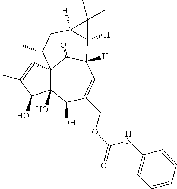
C123C(O)(C(O)C(COC(=O)NC4=CC=CC=C4)=CC([H])(C1=O)C1([H])C([H])(CC2C)C1(C)C)C(O)C(C)=C3
